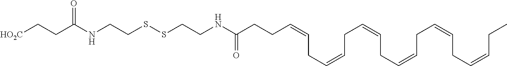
[HO2C]CCC(NCCSSCCNC(CCC=CCC=CCC=CCC=CCC=CCC=CCC)=O)=O
